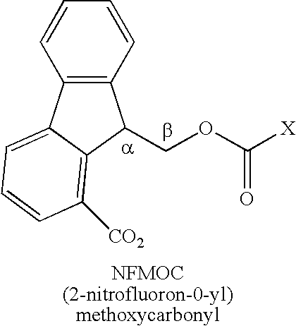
C(OC([X])=O)C1C2=C(C3=CC=CC([CO2])=C31)C=CC=C2
